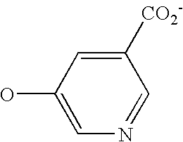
C1(O)=CN=CC([CO2-])=C1
